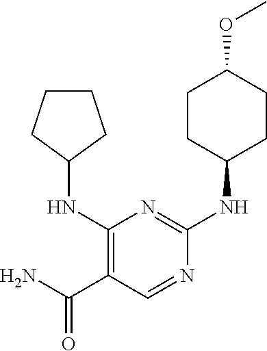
C1(NC2CCCC2)=C(C(N)=O)C=NC(NC2CCC(OC)CC2)=N1
